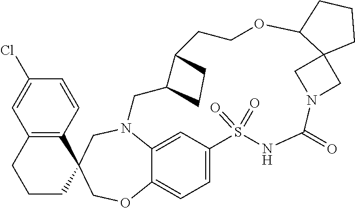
N12C3=CC(=CC=C3OCC3(C4=C(C=C(Cl)C=C4)CCC3)C1)S(=O)(=O)NC(=O)N1CC3(C1)CCCC3OCCC1C(C2)CC1
